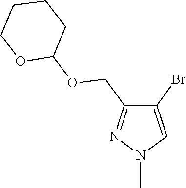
C1(COC2CCCCO2)=NN(C)C=C1Br
